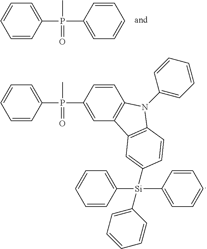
C1=CC(P(C2=CC3=C(C=C2)N(C2=CC=CC=C2)C2=C3C=C([Si](C3=CC=CC=C3)(C3=CC=CC=C3)C3=CC=CC=C3)C=C2)(C)=O)=CC=C1.C1=CC(P(C2=CC=CC=C2)(C)=O)=CC=C1
